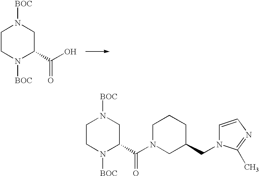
C1CN([BOC])C(C(O)=O)CN1[BOC].C1CN([BOC])C(C(N2CC(CN3C=CN=C3C)CCC2)=O)CN1[BOC]
